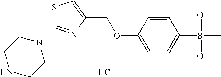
S1C(N2CCNCC2)=NC(COC2=CC=C(S(=O)(=O)C)C=C2)=C1.Cl
